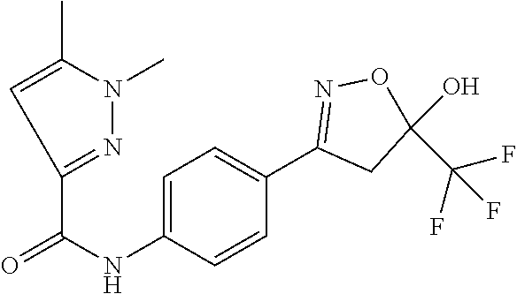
C1=C(NC(=O)C2=NN(C)C(C)=C2)C=CC(C2=NOC(O)(C(F)(F)F)C2)=C1
